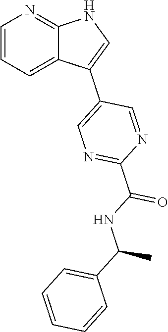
C1=CC=C2C(=N1)NC=C2C1=CN=C(C(NC(C2=CC=CC=C2)C)=O)N=C1
